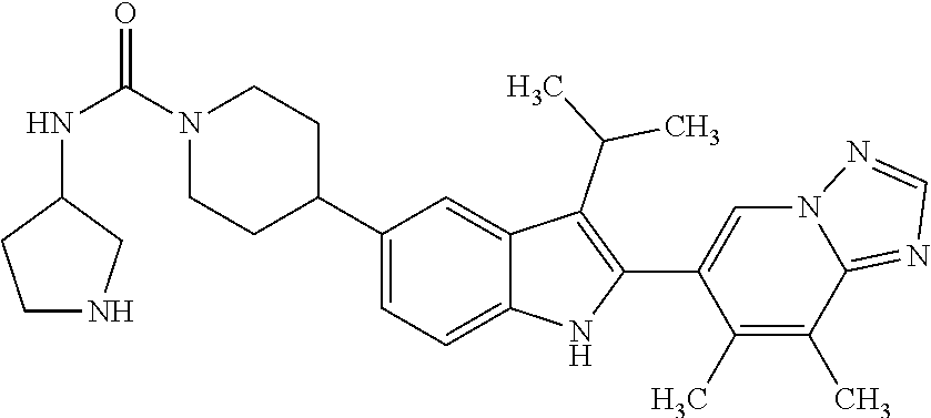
N1(C(NC2CCNC2)=O)CCC(C2=CC=C3C(=C2)C(C(C)C)=C(C2=CN4C(=NC=N4)C(C)=C2C)N3)CC1
